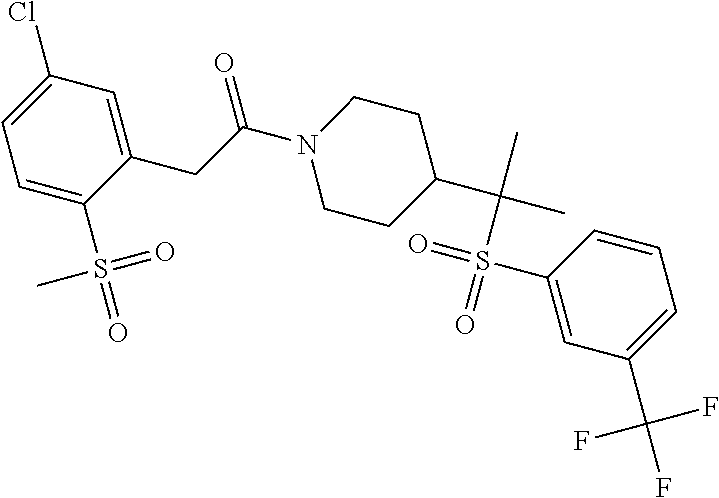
C1(Cl)=CC=C(S(=O)(=O)C)C(CC(N2CCC(C(C)(C)S(=O)(=O)C3=CC(C(F)(F)F)=CC=C3)CC2)=O)=C1
